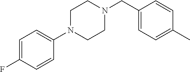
C1(CN2CCN(C3=CC=C(F)C=C3)CC2)=CC=C(C)C=C1
